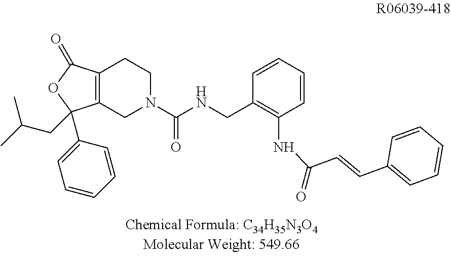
C12=C(C(=O)OC1(CC(C)C)C1=CC=CC=C1)CCN(C(NCC1=C(NC(=O)C=CC3=CC=CC=C3)C=CC=C1)=O)C2
